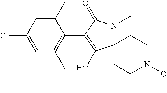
C1(C)=CC(Cl)=CC(C)=C1C1=C(O)C2(N(C)C1=O)CCN(OC)CC2
